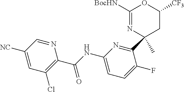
C1([NC])=CC(Cl)=C(C(NC2=CC=C(F)C(C3(C)CC([CF3])OC([BocHN])=N3)=N2)=O)N=C1
